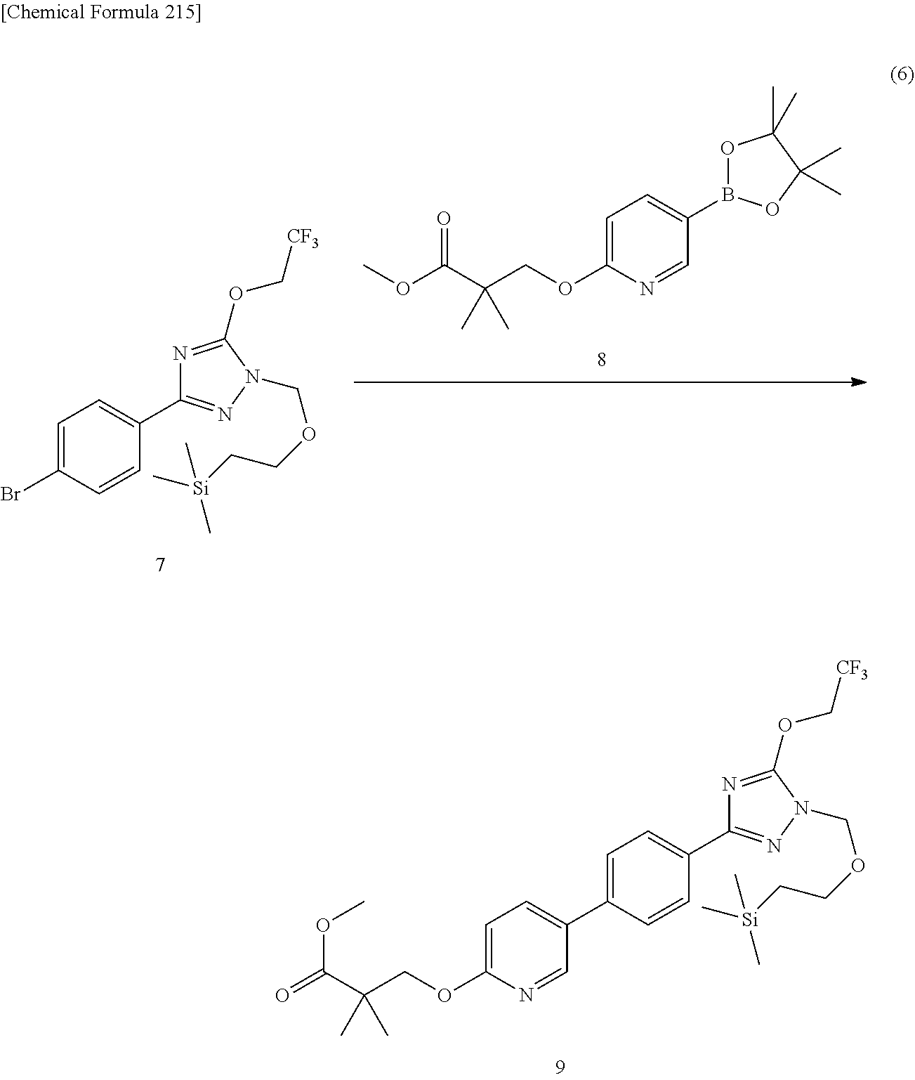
B1(C2=CC=C(OCC(C(OC)=O)(C)C)N=C2)OC(C)(C)C(C)(C)O1.C1(Br)=CC=C(C2=NN(COCC[Si](C)(C)C)C(OC[CF3])=N2)C=C1.C1(C2=CC=C(OCC(C(=O)OC)(C)C)N=C2)=CC=C(C2=NN(COCC[Si](C)(C)C)C(OC[CF3])=N2)C=C1
